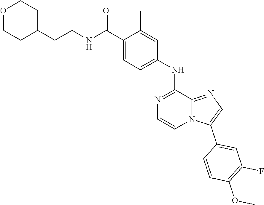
C1(NC2=CC=C(C(NCCC3CCOCC3)=O)C(C)=C2)=NC=CN2C1=NC=C2C1=CC(F)=C(OC)C=C1
